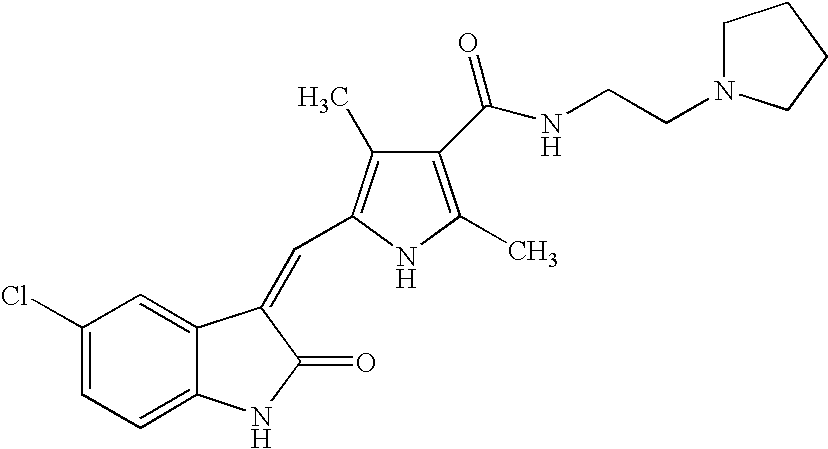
C1(Cl)=CC=C2C(=C1)C(=CC1=C(C)C(C(NCCN3CCCC3)=O)=C(C)N1)C(=O)N2
